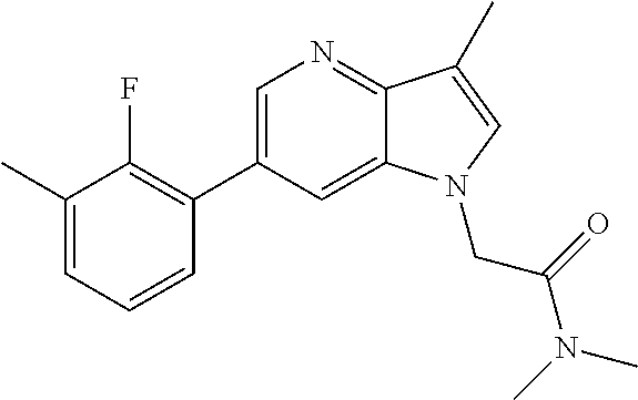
C1=C(C2=C(F)C(C)=CC=C2)C=C2C(=N1)C(C)=CN2CC(N(C)C)=O
